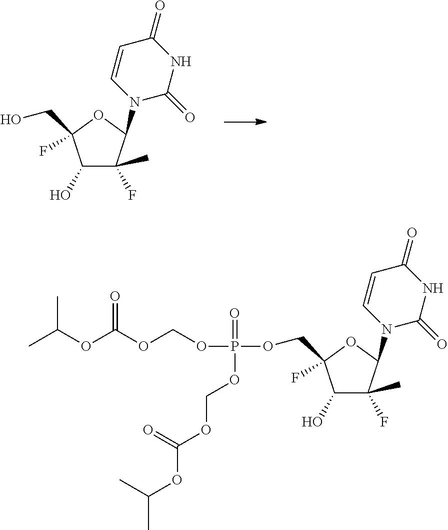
C1(O)C(F)(C)C(N2C=CC(=O)NC2=O)OC1(F)CO.C1(O)C(F)(C)C(N2C=CC(=O)NC2=O)OC1(F)COP(OCOC(OC(C)C)=O)(=O)OCOC(=O)OC(C)C
